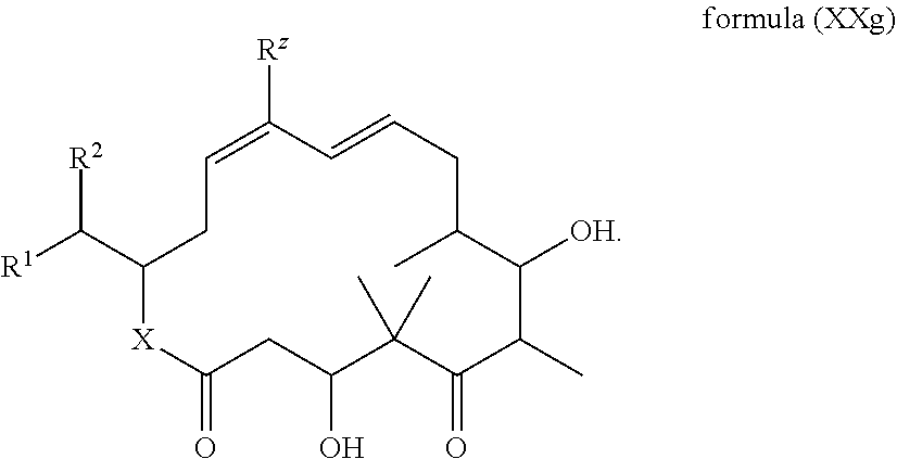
C1(C([R1])[R2])[X]C(=O)CC(O)C(C)(C)C(=O)C(C)C([OH])C(C)CC=CC([Rz])=CC1
